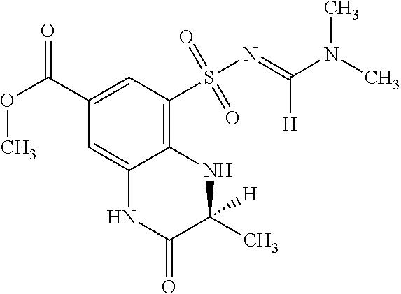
C12=C(S(N=C(N(C)C)[H])(=O)=O)C=C(C(OC)=O)C=C1NC(=O)C([H])(C)N2
